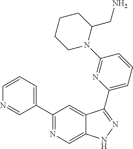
C1(C2=CC=CN=C2)=NC=C2C(=C1)C(C1=CC=CC(N3C(CN)CCCC3)=N1)=NN2
